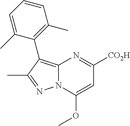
C1([CO2H])=NC2=C(C3=C(C)C=CC=C3C)C(C)=NN2C(OC)=C1
